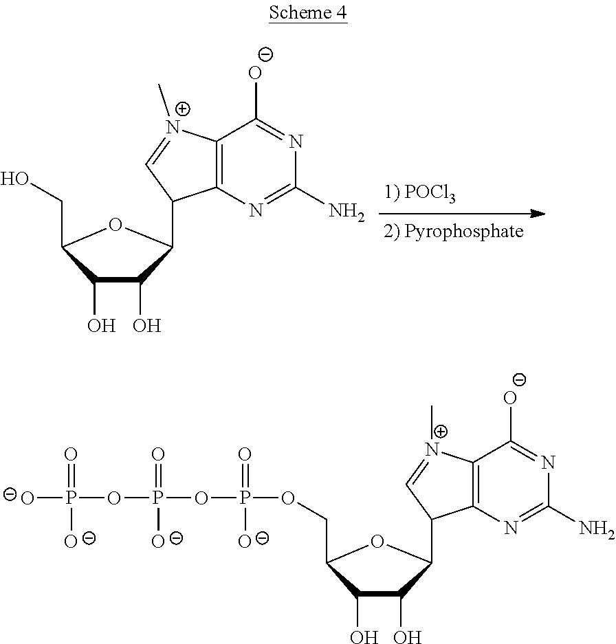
C1(O)C(O)C(C2C3=C([N+](C)=C2)C([O-])=NC(N)=N3)OC1CO.C1(O)C(O)C(C2C3=C([N+](C)=C2)C([O-])=NC(N)=N3)OC1COP(OP(OP([O-])(=O)[O-])(=O)[O-])(=O)[O-]
